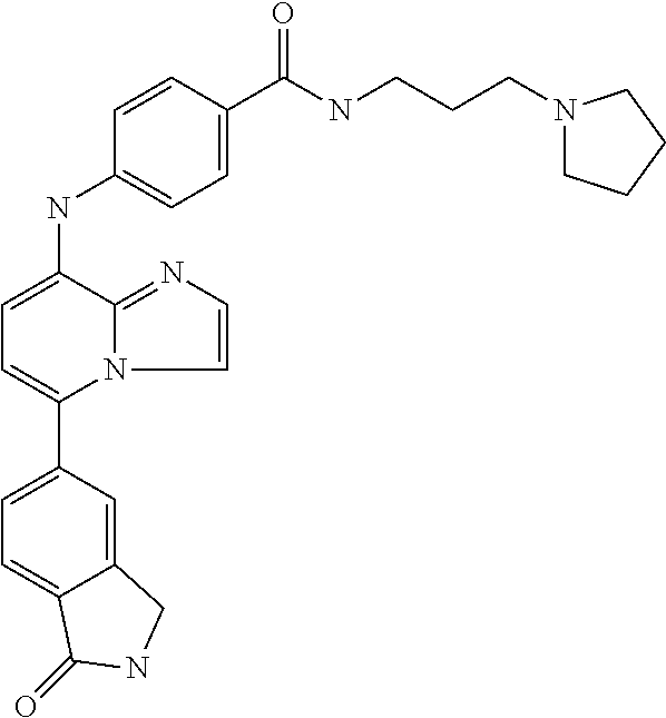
C1(C2=CC=C(NC3=CC=C(C(NCCCN4CCCC4)=O)C=C3)C3=NC=CN23)=CC=C2C(=C1)CNC2=O
